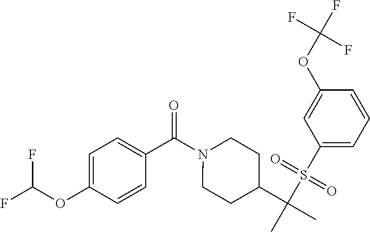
C1=C(OC(F)F)C=CC(C(N2CCC(C(C)(S(C3=CC=CC(OC(F)(F)F)=C3)(=O)=O)C)CC2)=O)=C1
